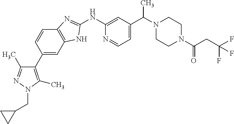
C1(C2=CC3=C(C=C2)N=C(NC2=CC(C(C)N4CCN(C(=O)CC(F)(F)F)CC4)=CC=N2)N3)=C(C)N(CC2CC2)N=C1C
